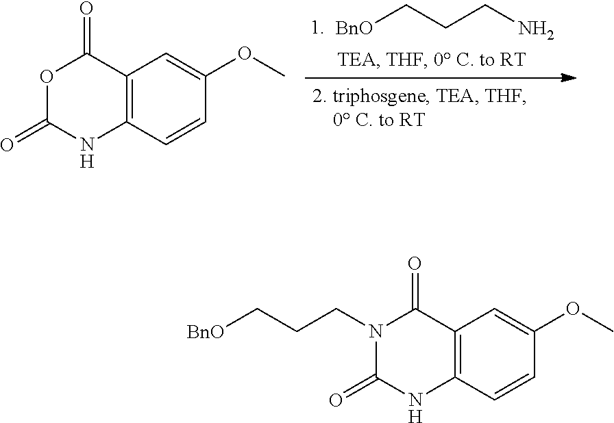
[BnO]CCCN.C12=C(C=CC(OC)=C1)NC(=O)OC2=O.C12=C(C=CC(OC)=C1)NC(=O)N(CCC[BnO])C2=O
